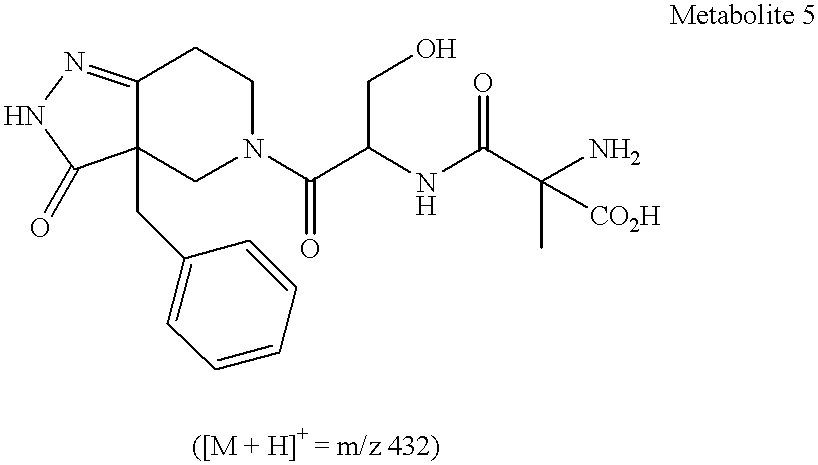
C12=NNC(=O)C1(CC1=CC=CC=C1)CN(C(C(CO)NC(C([CO2H])(C)N)=O)=O)CC2
